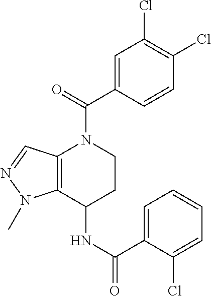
C12=C(C(NC(=O)C3=CC=CC=C3Cl)CCN1C(=O)C1=CC(Cl)=C(Cl)C=C1)N(C)N=C2
